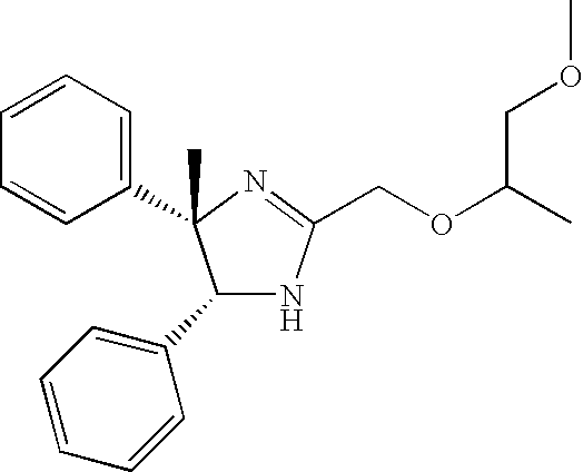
C1(C2=CC=CC=C2)NC(COC(C)COC)=NC1(C1=CC=CC=C1)C
